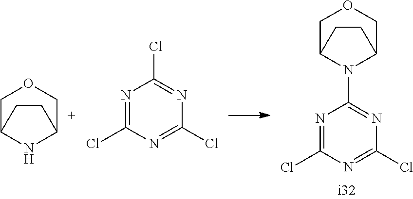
N1=C(Cl)N=C(Cl)N=C1N1C2COCC1CC2.N1C2COCC1CC2.N1=C(Cl)N=C(Cl)N=C1Cl
